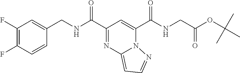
C1=CC(F)=C(F)C=C1CNC(C1=NC2=CC=NN2C(C(NCC(=O)OC(C)(C)C)=O)=C1)=O
